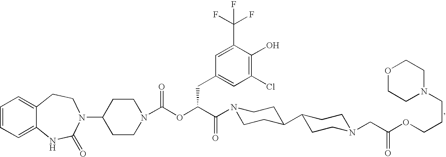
C1=CC=C2C(=C1)CCN(C1CCN(C(OC(C(=O)N3CCC(C4CCN(CC(OCCCN5CCOCC5)=O)CC4)CC3)CC3=CC(Cl)=C(O)C(C(F)(F)F)=C3)=O)CC1)C(=O)N2
